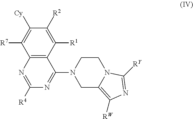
C1(N2CCN3C([RY])=NC([RW])=C3C2)=NC([R4])=NC2=C1C([R1])=C([R2])C([Cy])=C2[R7]
